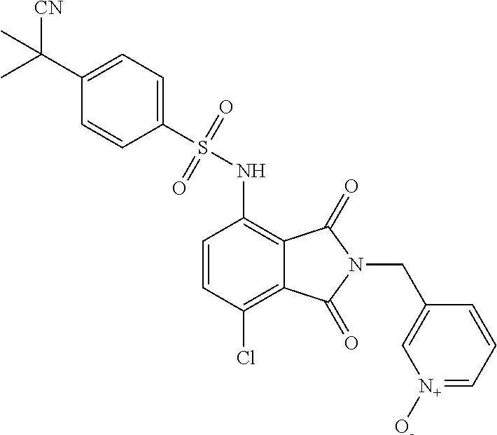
C1=CC(Cl)=C2C(=C1NS(C1=CC=C(C(C)([CN])C)C=C1)(=O)=O)C(=O)N(CC1=C[N+]([O-])=CC=C1)C2=O
